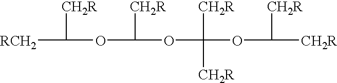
[RCH2]C([CH2R])OC([CH2R])OC([CH2R])([CH2R])OC([CH2R])[CH2R]
